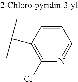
C1(Cl)=C(C(C)C)C=CC=N1
